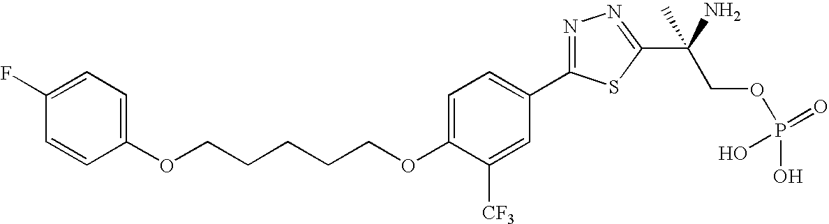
C(OC1=CC=C(C2=NN=C(C(COP(O)(=O)O)(N)C)S2)C=C1[CF3])CCCCOC1=CC=C(F)C=C1
